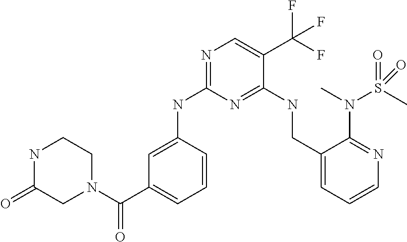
C1=C(NC2=NC=C(C(F)(F)F)C(NCC3=CC=CN=C3N(C)S(C)(=O)=O)=N2)C=CC=C1C(N1CCNC(=O)C1)=O
